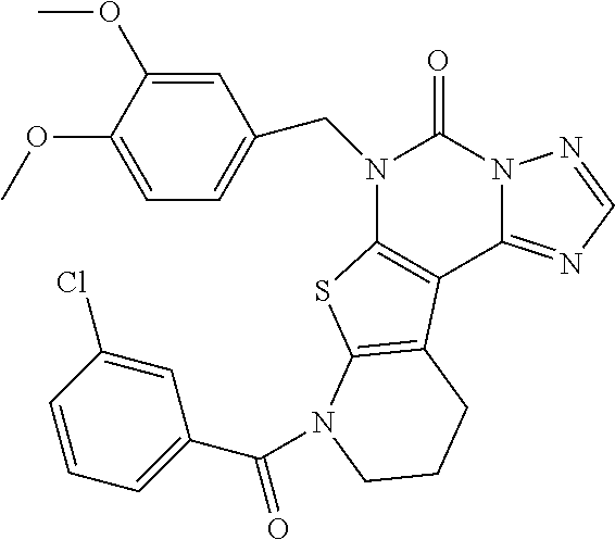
C1(CN2C3=C(C4=NC=NN4C2=O)C2=C(S3)N(C(=O)C3=CC=CC(Cl)=C3)CCC2)=CC=C(OC)C(OC)=C1
